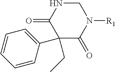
C1(=O)N([R1])CNC(=O)C1(C1=CC=CC=C1)CC
